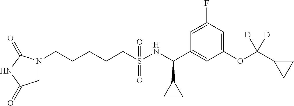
N1(CCCCCS(NC(C2=CC(OC(C3CC3)([D])[D])=CC(F)=C2)C2CC2)(=O)=O)CC(=O)NC1=O
